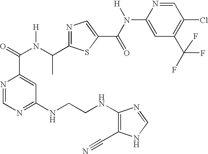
N1=C(C(N(C(=O)C2=CC(NCCNC3=C(C#N)NC=N3)=NC=N2)[H])C)SC(C(N([H])C2=CC(C(F)(F)F)=C(Cl)C=N2)=O)=C1
